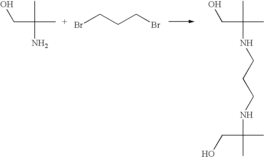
OCC(C)(N)C.BrCCCBr.OCC(C)(NCCCNC(C)(C)CO)C
